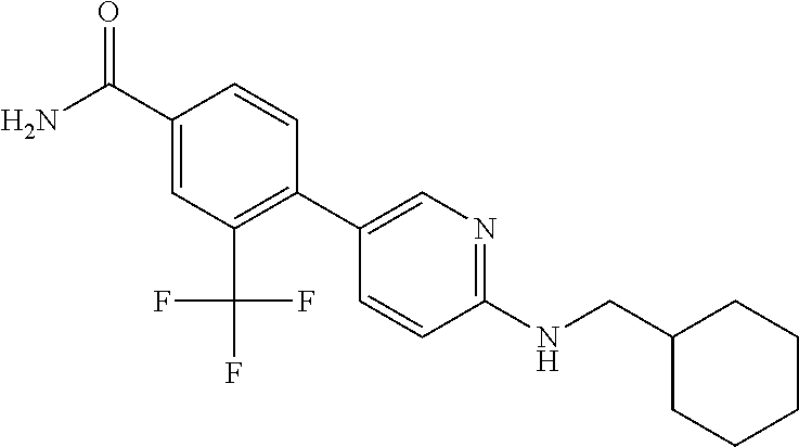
NC(C1=CC(C(F)(F)F)=C(C2=CN=C(NCC3CCCCC3)C=C2)C=C1)=O
